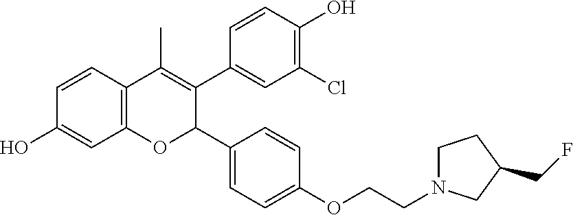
C12=C(C=CC(O)=C1)C(C)=C(C1=CC(Cl)=C(O)C=C1)C(C1=CC=C(OCCN3CCC(CF)C3)C=C1)O2
